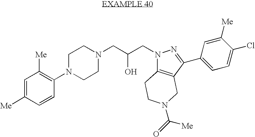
C1=C([Me])C=CC(N2CCN(CC(CN3C4=C(CN(C(=O)[Me])CC4)C(C4=CC=C(Cl)C([Me])=C4)=N3)O)CC2)=C1[Me]
